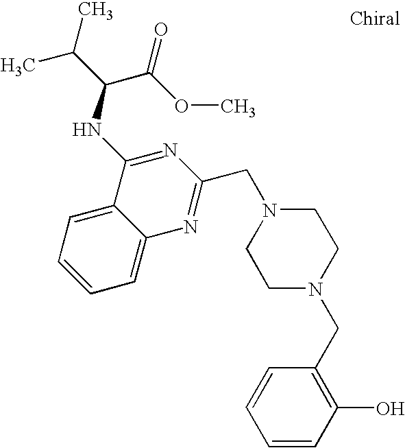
C1=C2C(=CC=C1)C(NC(C(C)C)C(OC)=O)=NC(CN1CCN(CC3=C(O)C=CC=C3)CC1)=N2
